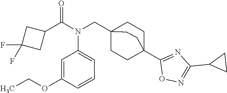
C1(C(N(CC23CCC(C4=NC(C5CC5)=NO4)(CC2)CC3)C2=CC=CC(OCC)=C2)=O)CC(F)(F)C1
